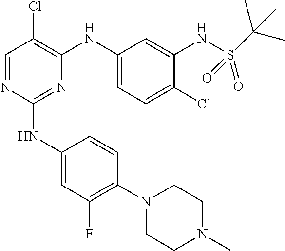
N1(C2=C(F)C=C(NC3=NC(NC4=CC=C(Cl)C(NS(=O)(=O)C(C)(C)C)=C4)=C(Cl)C=N3)C=C2)CCN(C)CC1
